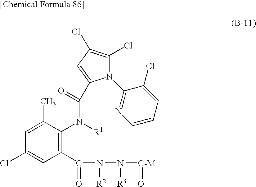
C1=C(C)C(N([R1])C(=O)C2=CC(Cl)=C(Cl)N2C2=NC=CC=C2Cl)=C(C(N(N([C-M]=O)[R3])[R2])=O)C=C1Cl
